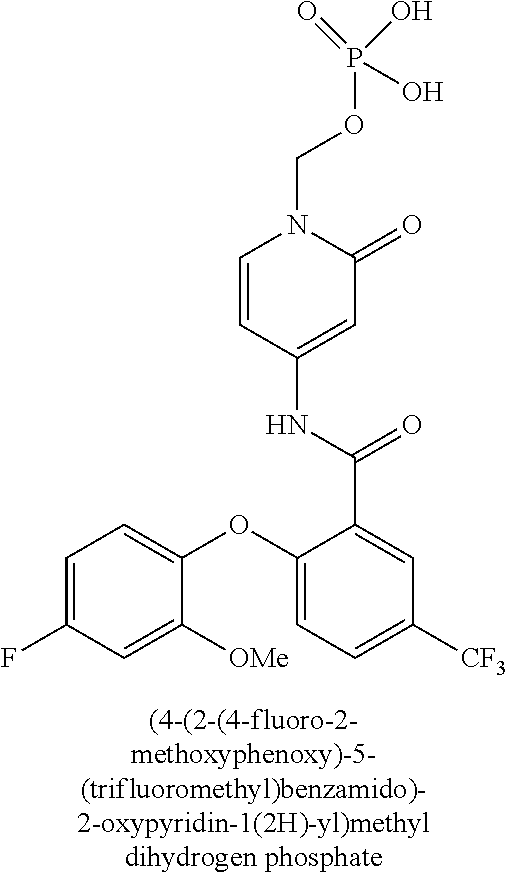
C1=C(F)C=C([OMe])C(OC2=CC=C([CF3])C=C2C(NC2=CC(=O)N(COP(O)(O)=O)C=C2)=O)=C1
